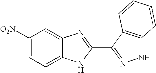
C1=C2C(=CC([O2N])=C1)N=C(C1=NNC3=C1C=CC=C3)N2
